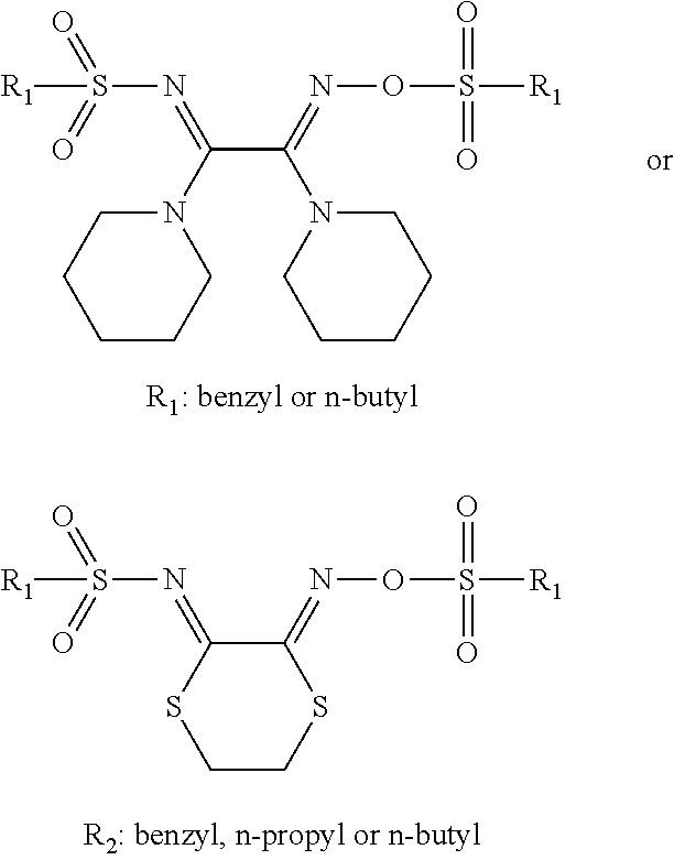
C1CCN(C(C(N2CCCCC2)=NOS([R1])(=O)=O)=NS([R1])(=O)=O)CC1.C1(=NS([R1])(=O)=O)C(=NOS([R1])(=O)=O)SCCS1
